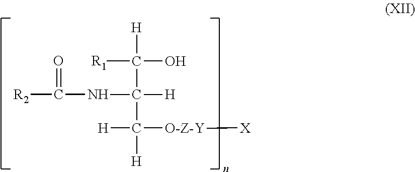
[R2]C(NC([H])(C([R1])([H])O)C([H])([H])[O-Z-Y][X])=O
